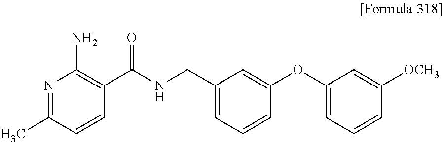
N1=C(C)C=CC(C(NCC2=CC=CC(OC3=CC=CC([OCH3])=C3)=C2)=O)=C1N
